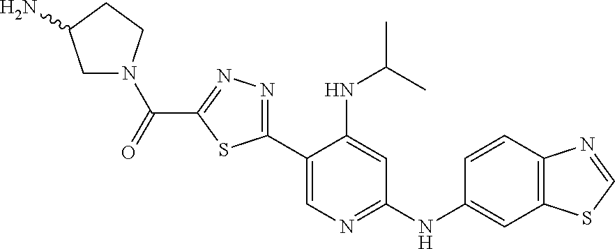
C1N(C(=O)C2=NN=C(C3=CN=C(NC4=CC5=C(C=C4)N=CS5)C=C3NC(C)C)S2)CCC1N
